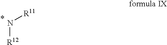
[R12]N[R11]
